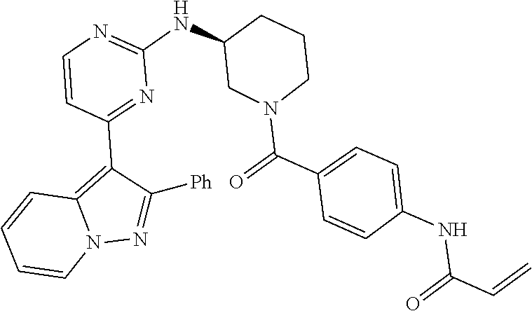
N1=C([Ph])C(C2=NC(NC3CN(C(C4=CC=C(NC(C=C)=O)C=C4)=O)CCC3)=NC=C2)=C2C=CC=CN12
